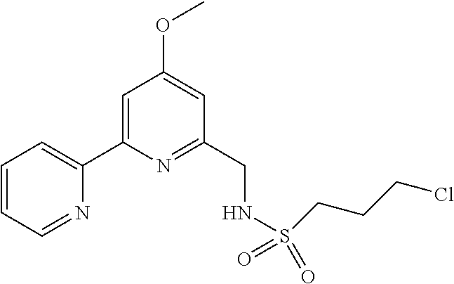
C1=CC=NC(C2=CC(OC)=CC(CNS(=O)(=O)CCCCl)=N2)=C1
